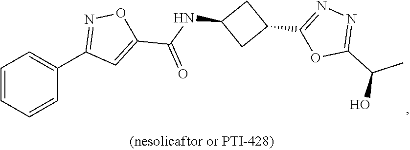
C1(C2CC(NC(C3=CC(C4=CC=CC=C4)=NO3)=O)C2)=NN=C(C(O)C)O1
